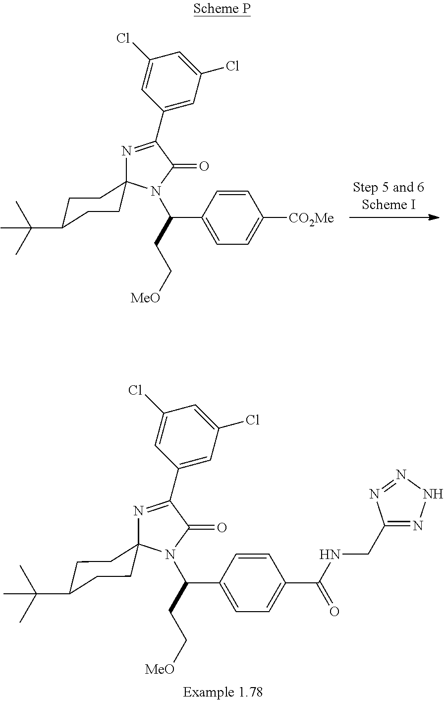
C(CC[MeO])(C1=CC=C([CO2Me])C=C1)N1C(=O)C(C2=CC(Cl)=CC(Cl)=C2)=NC12CCC(C(C)(C)C)CC2.C(CC[MeO])(C1=CC=C(C(NCC2=NNN=N2)=O)C=C1)N1C(=O)C(C2=CC(Cl)=CC(Cl)=C2)=NC12CCC(C(C)(C)C)CC2
